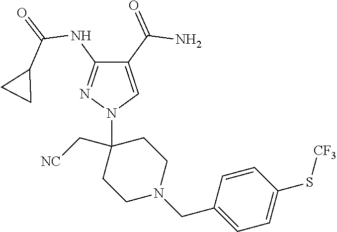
C1(C(=O)N)=CN(C2(C[NC])CCN(CC3=CC=C(S[CF3])C=C3)CC2)N=C1NC(=O)C1CC1
